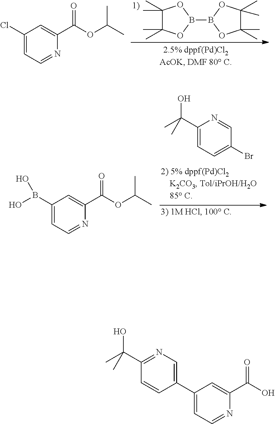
C1(C)(C)C(C)(C)OB(B2OC(C)(C)C(C)(C)O2)O1.C1(Cl)=CC=NC(C(OC(C)C)=O)=C1.C1(C(O)(C)C)=CC=C(Br)C=N1.C1(B(O)O)=CC=NC(C(OC(C)C)=O)=C1.C1(C(C)(O)C)=NC=C(C2=CC=NC(C(=O)O)=C2)C=C1
